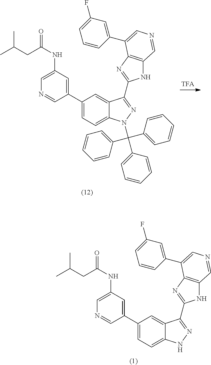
C1(C2=CC=C3C(=C2)C(C2=NC4=C(N2)C=NC=C4C2=CC(F)=CC=C2)=NN3C(C2=CC=CC=C2)(C2=CC=CC=C2)C2=CC=CC=C2)=CC(NC(=O)CC(C)C)=CN=C1.C1(C2=CC=C3C(=C2)C(C2=NC4=C(N2)C=NC=C4C2=CC(F)=CC=C2)=NN3)=CC(NC(=O)CC(C)C)=CN=C1
